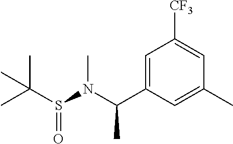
C1([CF3])=CC(C)=CC(C(N(S(=O)C(C)(C)C)C)C)=C1
